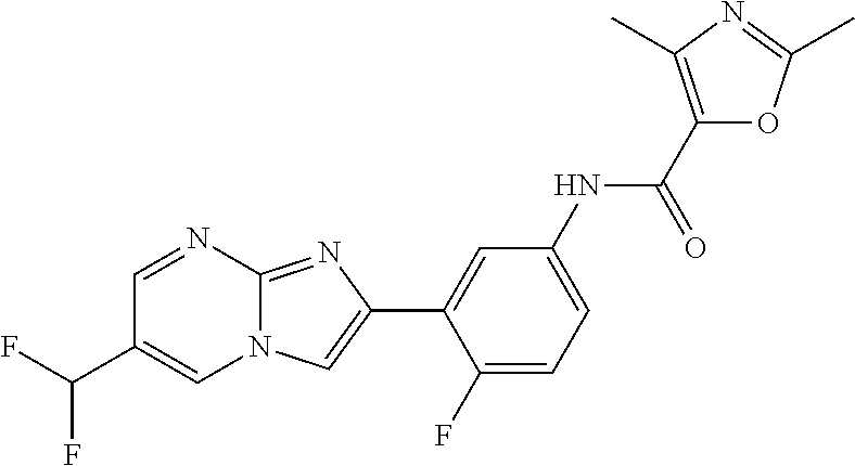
C1=NC2=NC(C3=CC(NC(C4=C(C)N=C(C)O4)=O)=CC=C3F)=CN2C=C1C(F)F
